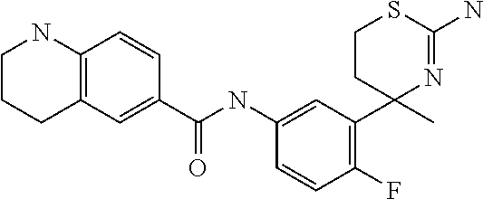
C1CC(C)(C2=C(F)C=CC(NC(C3=CC4=C(C=C3)NCCC4)=O)=C2)N=C(N)S1
